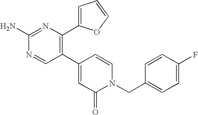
C1(C2=C(C3=CC=CO3)N=C(N)N=C2)=CC(=O)N(CC2=CC=C(F)C=C2)C=C1
